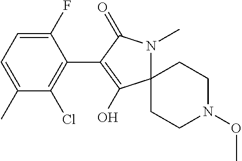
C12(CCN(OC)CC1)N(C)C(=O)C(C1=C(Cl)C(C)=CC=C1F)=C2O
